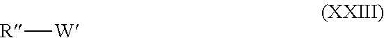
[R][W]
